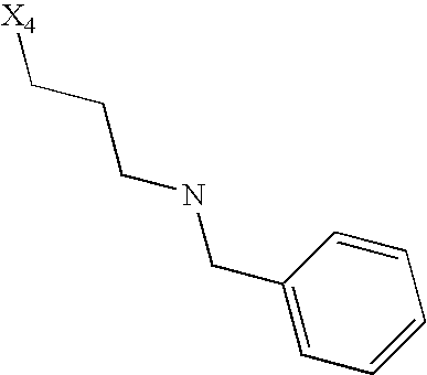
C1(CNCCC[X4])=CC=CC=C1
